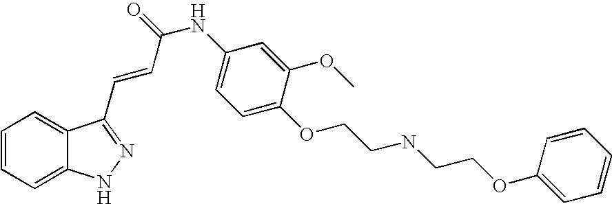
C1=CC=C2C(=C1)C(C=CC(NC1=CC=C(OCCNCCOC3=CC=CC=C3)C(OC)=C1)=O)=NN2
